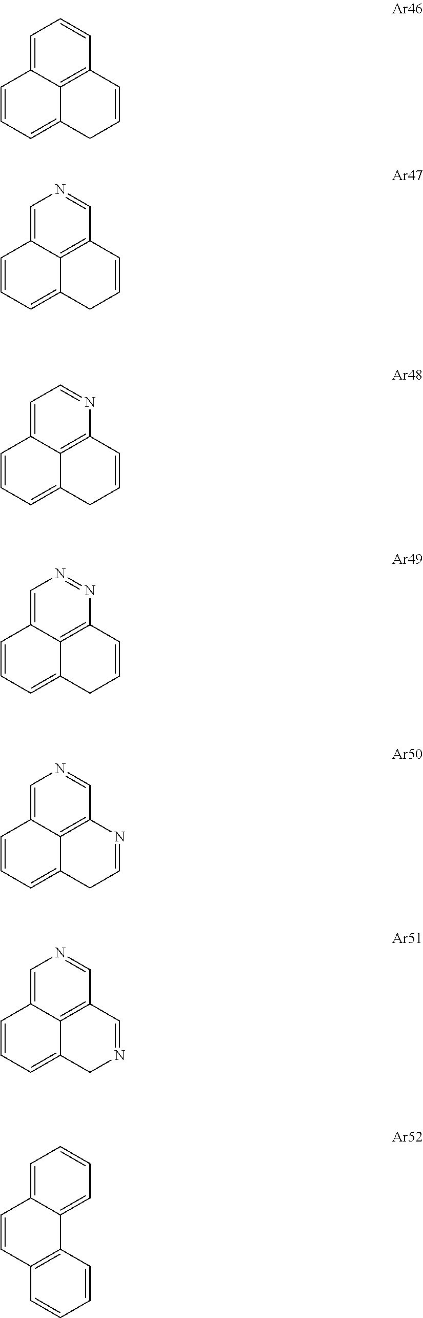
C1=C2C3=C(C=C1)C=CCC3=CC=C2.C1=C2C3=C(C=N1)C=CCC3=CC=C2.C1=C2C3=C(N=C1)C=CCC3=CC=C2.C1=C2C3=C(N=N1)C=CCC3=CC=C2.C1=C2C3=C(C=N1)N=CCC3=CC=C2.C1=C2C3=C(C=N1)C=NCC3=CC=C2.C1=C2C(=CC=C1)C1=C(C=C2)C=CC=C1
